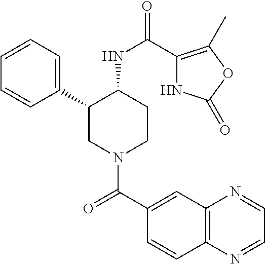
C1=CC=C(C2CN(C(C3=CC4=C(C=C3)N=CC=N4)=O)CCC2NC(=O)C2=C(C)OC(=O)N2)C=C1
